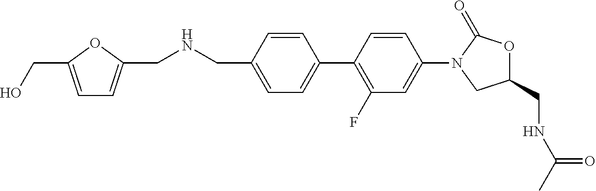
C1(CNC(=O)C)OC(=O)N(C2=CC(F)=C(C3=CC=C(CNCC4=CC=C(CO)O4)C=C3)C=C2)C1
